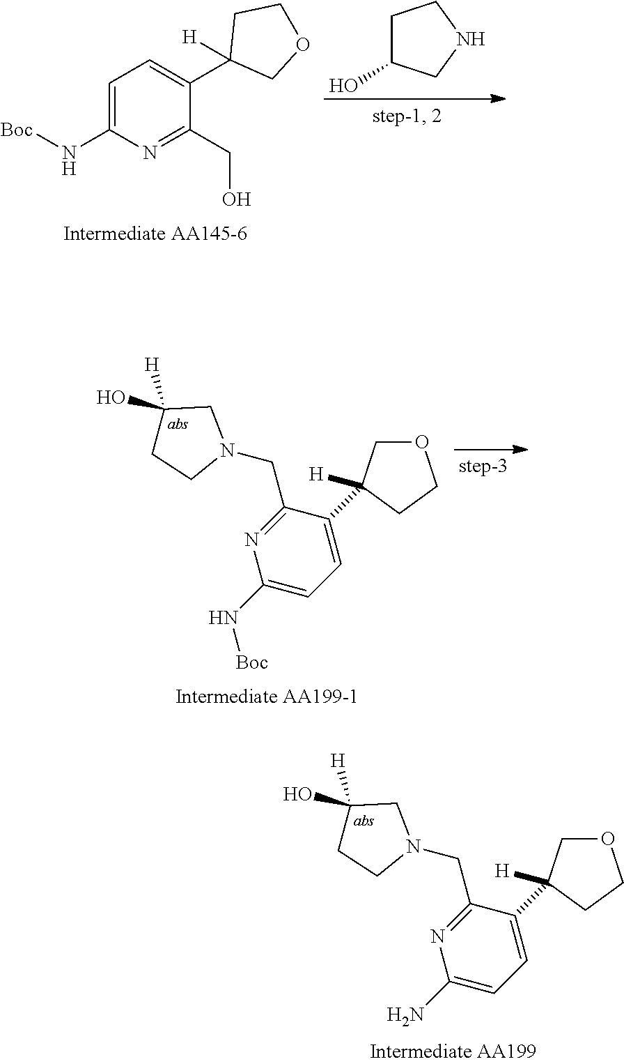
O1CC(C2=CC=C(N)N=C2CN2CC([H])(O)CC2)([H])CC1.C1=C(N[Boc])N=C(CO)C(C2([H])COCC2)=C1.C1C(O)CNC1.O1CC(C2=CC=C(N[Boc])N=C2CN2CC([H])(O)CC2)([H])CC1
